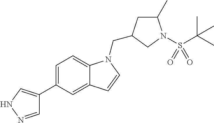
C1=NNC=C1C1=CC=C2C(=C1)C=CN2CC1CC(C)N(S(C(C)(C)C)(=O)=O)C1
